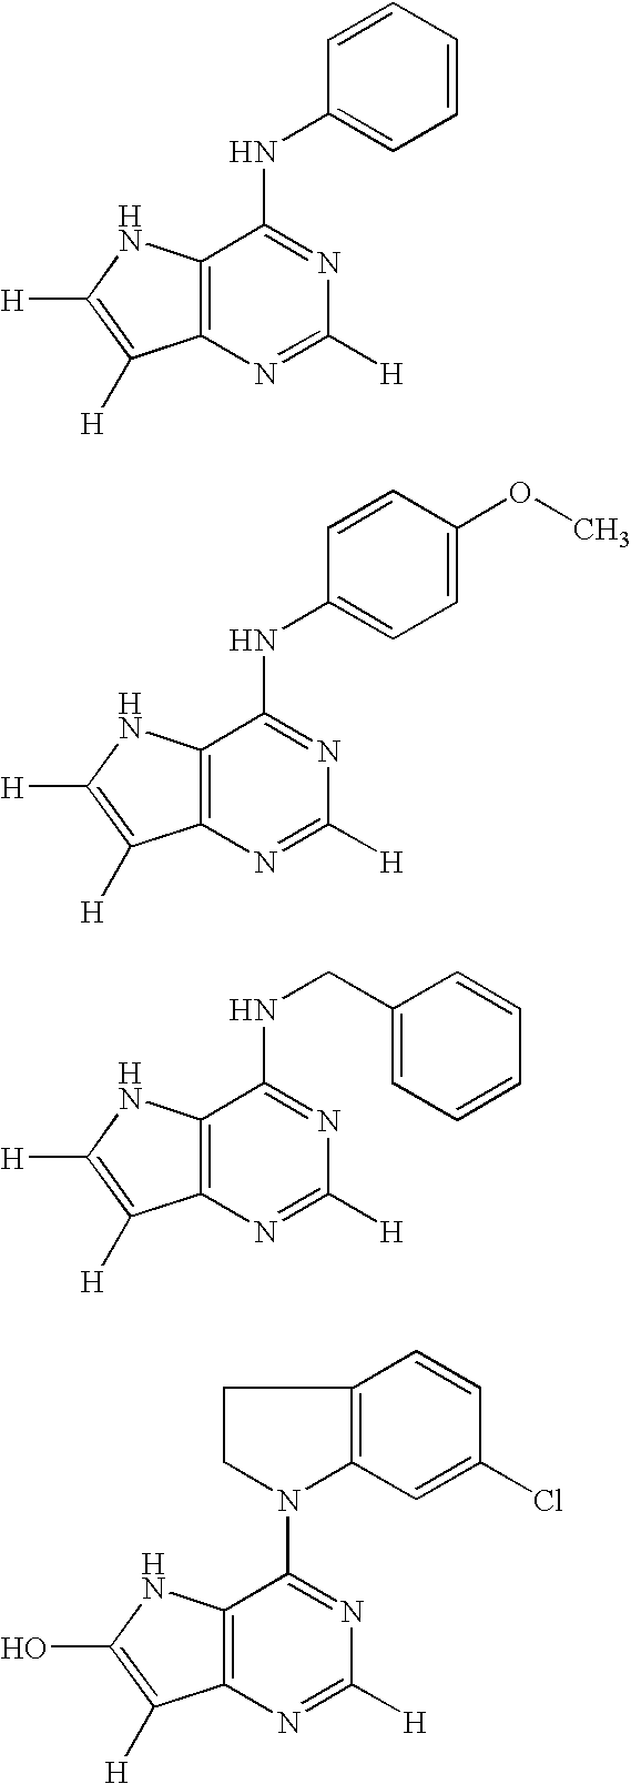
C12=C(N=C([H])N=C1N1CCC3=C1C=C(Cl)C=C3)C([H])=C(O)N2.C12=C(N=C([H])N=C1NC1=CC=CC=C1)C([H])=C([H])N2.C12=C(N=C([H])N=C1NC1=CC=C(OC)C=C1)C([H])=C([H])N2.C12=C(N=C([H])N=C1NCC1=CC=CC=C1)C([H])=C([H])N2
